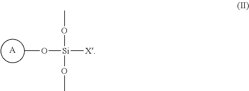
CO[Si]([X])(OC)OC.[A]
